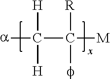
[a]C(C([M])([R])[f])([H])[H]
